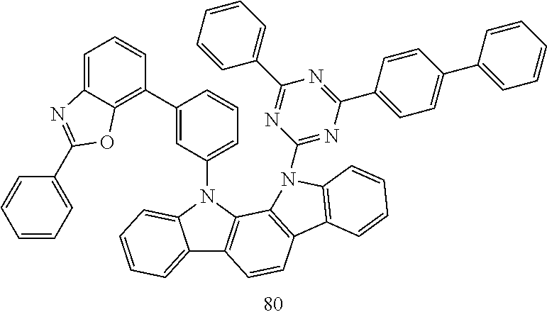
C12=CC=CC=C1N(C1=CC=CC(C3=C4C(=CC=C3)N=C(C3=CC=CC=C3)O4)=C1)C1=C2C=CC2=C1N(C1=NC(C3=CC=C(C4=CC=CC=C4)C=C3)=NC(C3=CC=CC=C3)=N1)C1=C2C=CC=C1
